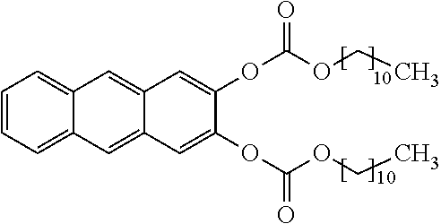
C1=CC=C2C(=C1)C=C1C(=C2)C=C(OC(OCC)=O)C(OC(OCC)=O)=C1
